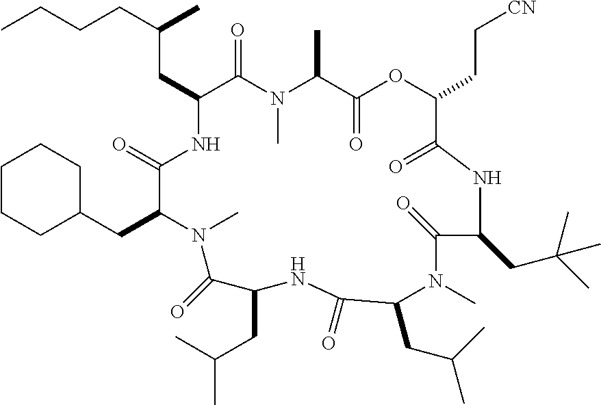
C(CC1C(=O)N(C)C(C)C(=O)OC(CC[CN])C(=O)NC(CC(C)(C)C)C(=O)N(C)C(CC(C)C)C(=O)NC(CC(C)C)C(=O)N(C)C(CC2CCCCC2)C(=O)N1)(CCCC)C
